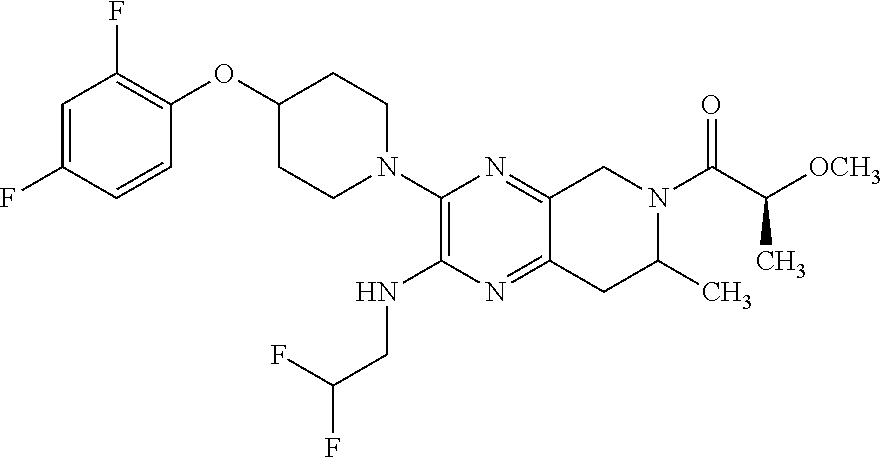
C1=C(F)C=CC(OC2CCN(C3=C(NCC(F)F)N=C4C(=N3)CN(C(C([OCH3])C)=O)C(C)C4)CC2)=C1F
